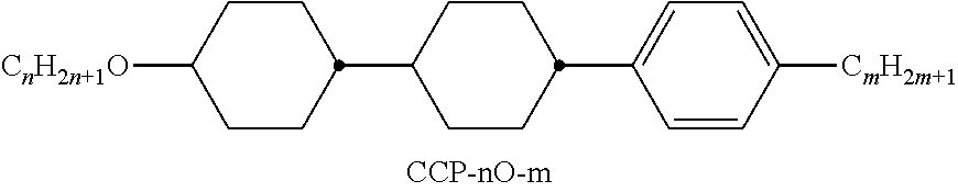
[CnH2n+1O]C1CCC(C2CCC(C3=CC=C([CmH2m+1])C=C3)CC2)CC1
